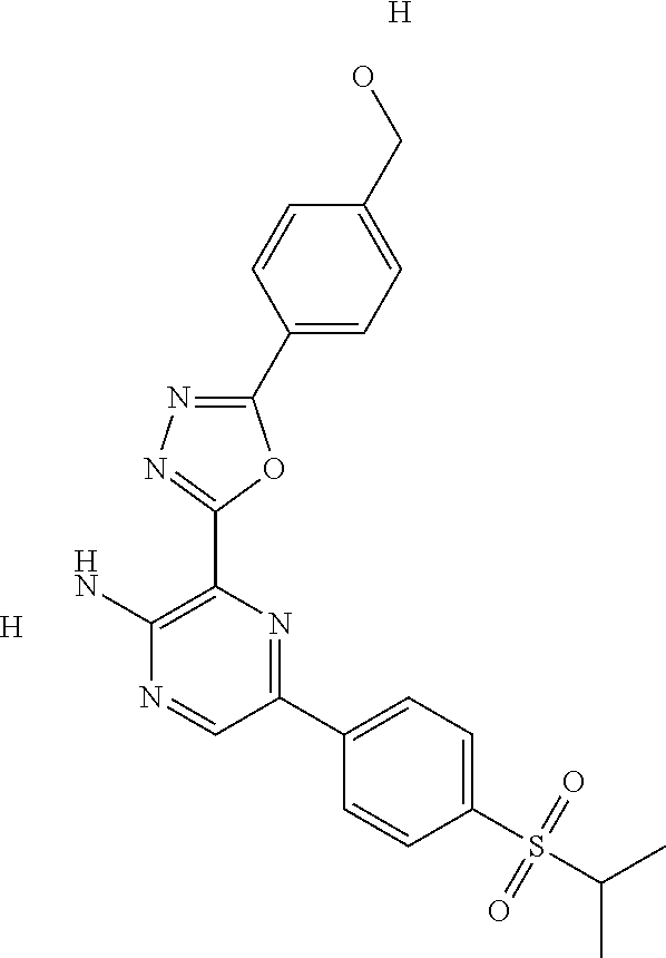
[H].NC1=C(C2=NN=C(C3=CC=C(CO)C=C3)O2)N=C(C2=CC=C(S(C(C)C)(=O)=O)C=C2)C=N1.[H]
